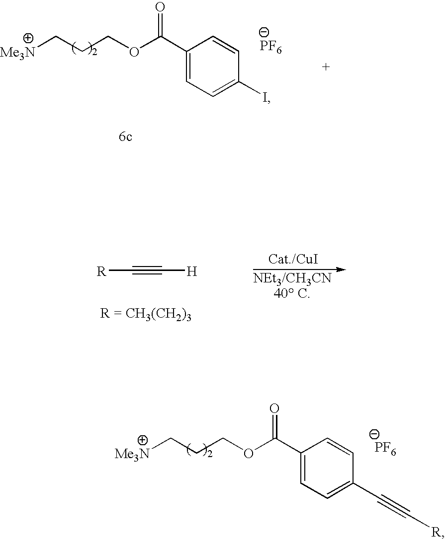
[Me3N]CCCOC(C1=CC=C(C#C[R])C=C1)=O.[PF6].[Me3N]CCCOC(C1=CC=C(I)C=C1)=O.[PF6].[R]C#C[H]
